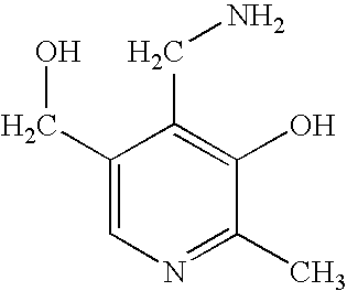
C1(CO)=CN=C(C)C(O)=C1CN
